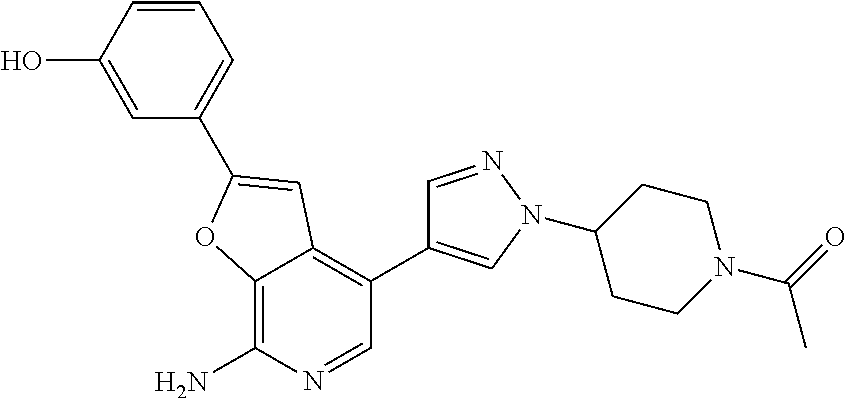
C12=C(N)N=CC(C3=CN(C4CCN(C(C)=O)CC4)N=C3)=C1C=C(C1=CC=CC(O)=C1)O2
